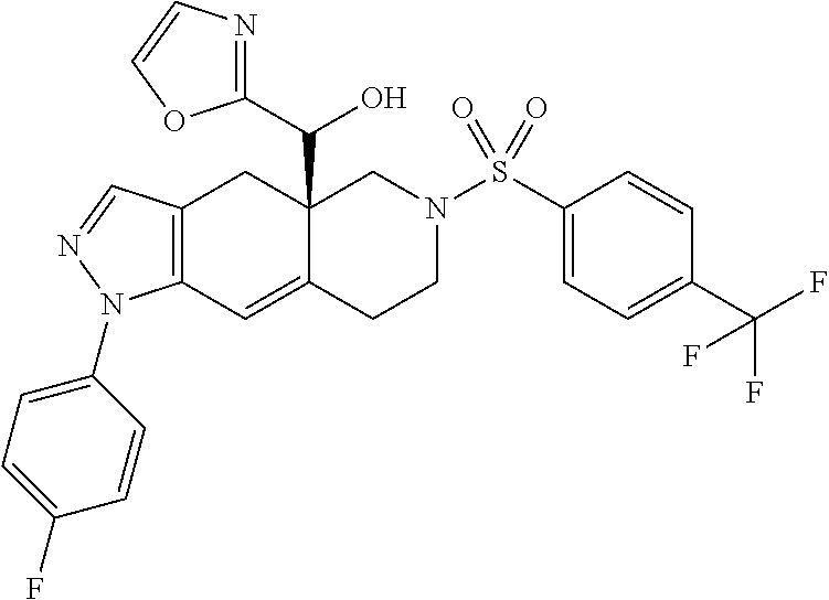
C12(C(C3=NC=CO3)O)C(=CC3=C(C1)C=NN3C1=CC=C(F)C=C1)CCN(S(C1=CC=C(C(F)(F)F)C=C1)(=O)=O)C2
